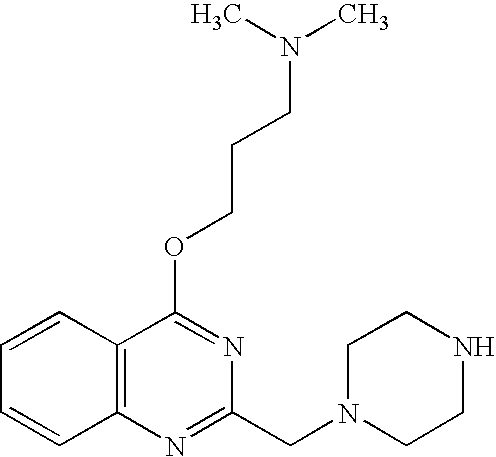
CN(C)CCCOC1=NC(CN2CCNCC2)=NC2=C1C=CC=C2
